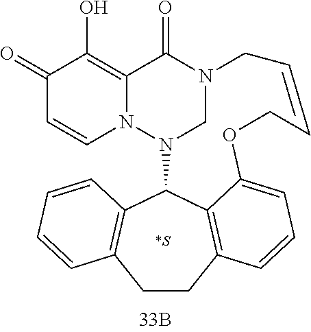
N12CN(C3C4=C(CCC5=C3C(=CC=C5)OCC=CC1)C=CC=C4)N1C=CC(=O)C(O)=C1C2=O.[*S]
